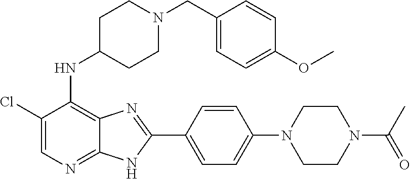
C1(Cl)=CN=C2C(=C1NC1CCN(CC3=CC=C(OC)C=C3)CC1)N=C(C1=CC=C(N3CCN(C(C)=O)CC3)C=C1)N2
